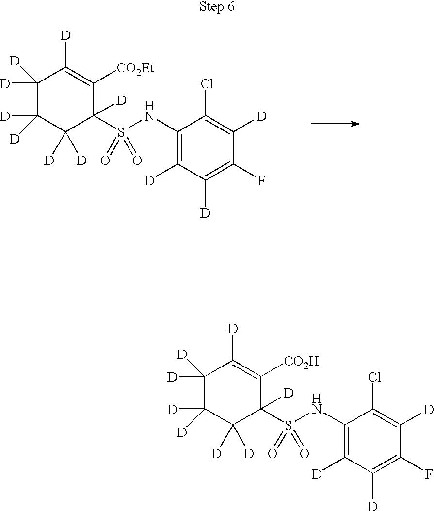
C1([D])([D])C([D])([D])C([D])([D])C(S(NC2=C([D])C([D])=C(F)C([D])=C2Cl)(=O)=O)([D])C([CO2Et])=C1[D].C1([D])([D])C([D])([D])C([D])([D])C(S(NC2=C([D])C([D])=C(F)C([D])=C2Cl)(=O)=O)([D])C([CO2H])=C1[D]
